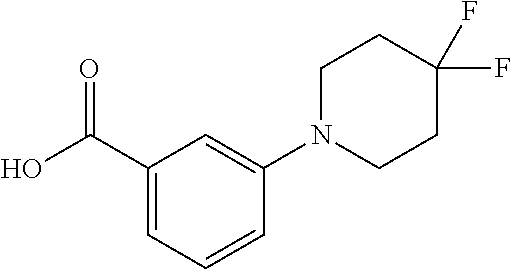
C1(C(O)=O)=CC=CC(N2CCC(F)(F)CC2)=C1
